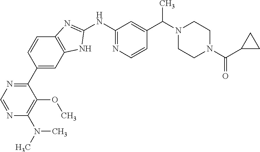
C1(C2=NC=NC(N(C)C)=C2OC)=CC2=C(C=C1)N=C(NC1=NC=CC(C(N3CCN(C(=O)C4CC4)CC3)C)=C1)N2
